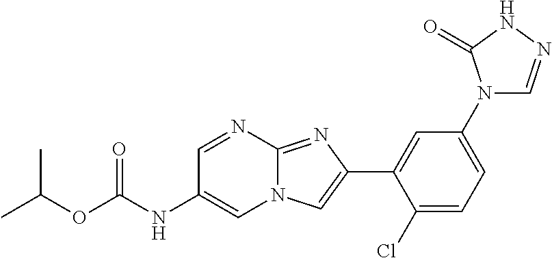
C1=NC2=NC(C3=CC(N4C=NNC4=O)=CC=C3Cl)=CN2C=C1NC(OC(C)C)=O
